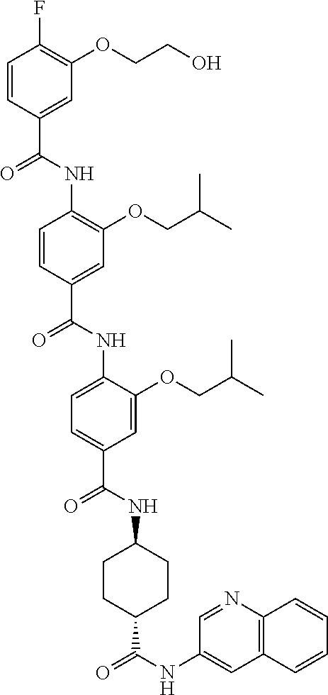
C1=CC(C(NC2=C(OCC(C)C)C=C(C(NC3=CC=C(C(NC4CCC(C(NC5=CC6=C(N=C5)C=CC=C6)=O)CC4)=O)C=C3OCC(C)C)=O)C=C2)=O)=CC(OCCO)=C1F
